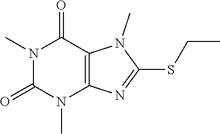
N1(C)C(=O)N(C)C2=C(C1=O)N(C)C(SCC)=N2
